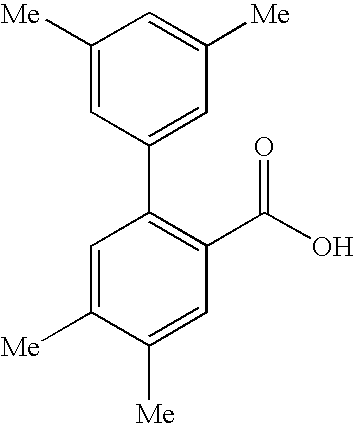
C1([Me])=CC(C2=C(C(O)=O)C=C([Me])C([Me])=C2)=CC([Me])=C1
